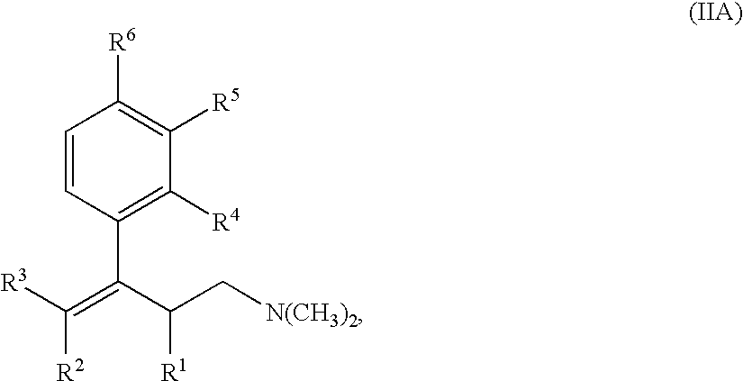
C1=CC(C(C(C[N(CH3)2])[R1])=C([R3])[R2])=C([R4])C([R5])=C1[R6]
